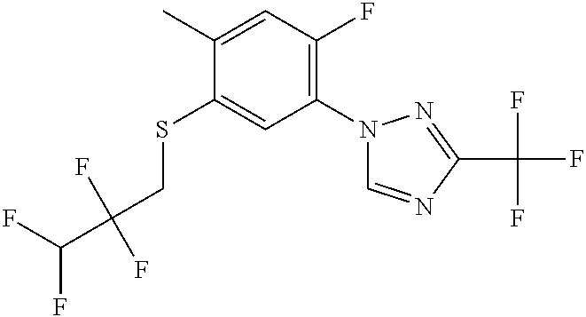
C1(C)=CC(F)=C(N2C=NC(C(F)(F)F)=N2)C=C1SCC(F)(F)C(F)F
